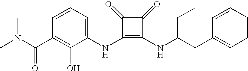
CN(C(C1=C(O)C(NC2=C(NC(CC3=CC=CC=C3)CC)C(=O)C2=O)=CC=C1)=O)C
